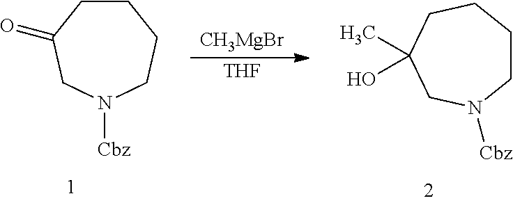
C1CC(=O)CN([Cbz])CC1.[CH3MgBr].[THF].C1CCCC(C)(O)CN1[Cbz]
